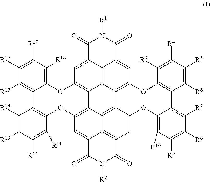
C1=C2C3=C(C=C4C5=C3C3=C1OC1=C(C6=C([R15])C([R16])=C([R17])C([R18])=C6OC6=C3C3=C7C(=CC(=C53)OC3=C(C5=C([R7])C([R8])=C([R9])C([R10])=C5O4)C([R6])=C([R5])C([R4])=C3[R3])C(=O)N([R1])C(=O)C7=C6)C([R14])=C([R13])C([R12])=C1[R11])C(=O)N([R2])C2=O
